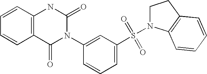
C1=CC2=C(C=C1)C(=O)N(C1=CC(S(=O)(=O)N3CCC4=C3C=CC=C4)=CC=C1)C(=O)N2
